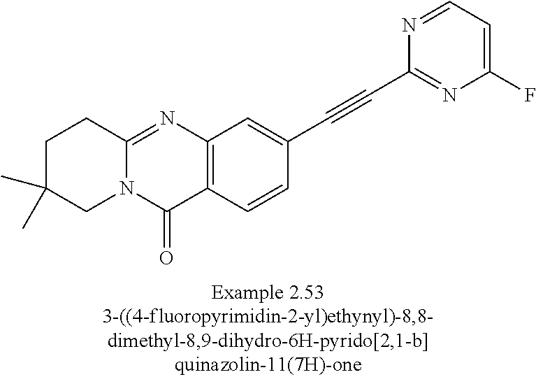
C1C(C)(C)CN2C(=NC3=C(C2=O)C=CC(C#CC2=NC(F)=CC=N2)=C3)C1
